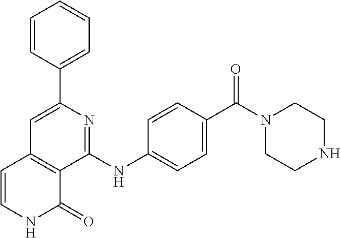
C1(C2=CC=CC=C2)=CC2=C(C(NC3=CC=C(C(N4CCNCC4)=O)C=C3)=N1)C(=O)NC=C2
